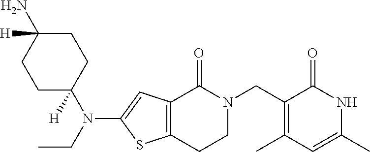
NC1([H])CCC(N(CC)C2=CC3=C(S2)CCN(CC2=C(C)C=C(C)NC2=O)C3=O)([H])CC1
